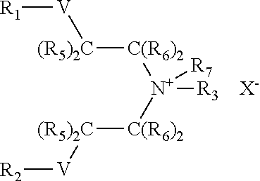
[R1][V][(R5)2C][C(R6)2][N+]([R3])([C(R6)2][(R5)2C][V][R2])[R7].[X-]
